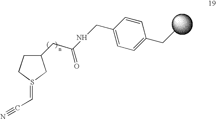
C1(CC(=O)NCC2=CC=C(CC)C=C2)CCS(=CC#N)C1
